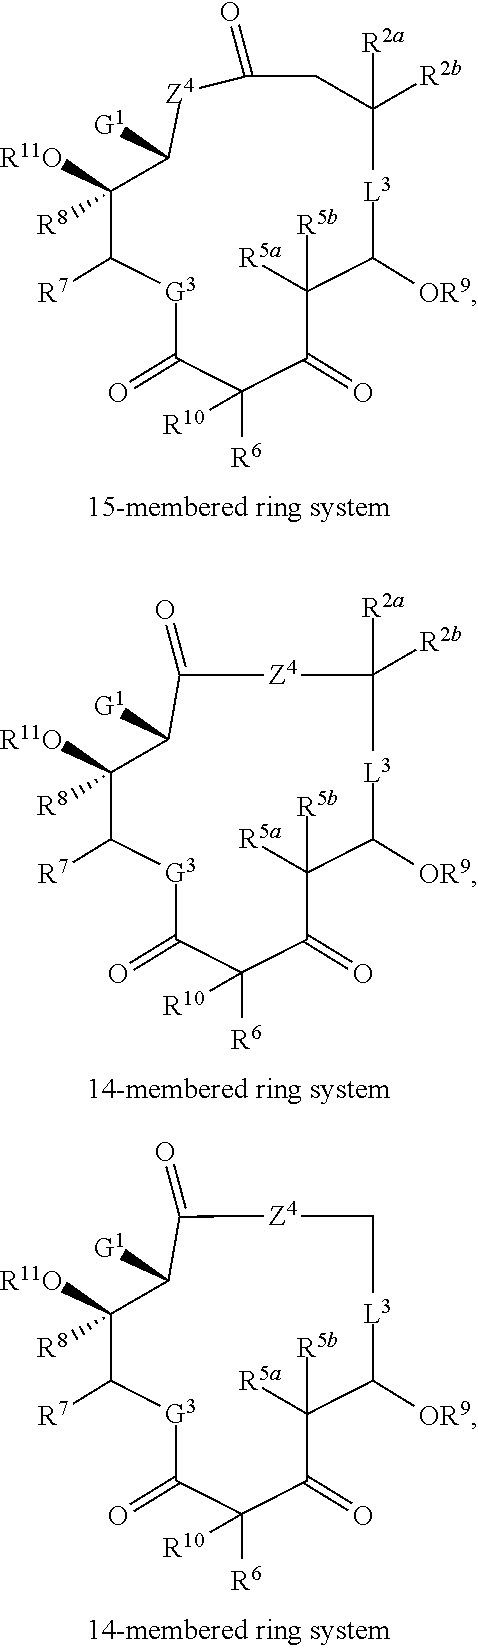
[G3]1C(=O)C([R6])([R10])C(=O)C([R5b])([R5a])C([OR9])[L3]C([R2b])([R2a])CC(=O)[Z4]C([G1])C([R11O])([R8])C1[R7].[G3]1C(=O)C([R6])([R10])C(=O)C([R5b])([R5a])C([OR9])[L3]C([R2b])([R2a])[Z4]C(=O)C([G1])C([R11O])([R8])C1[R7].[G3]1C(=O)C([R6])([R10])C(=O)C([R5b])([R5a])C([OR9])[L3]C[Z4]C(=O)C([G1])C([R11O])([R8])C1[R7]
